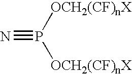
N#P([OCH2(CF)nX])[OCH2(CF)nX]
